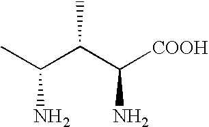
CC(C(C([COOH])N)C)N
